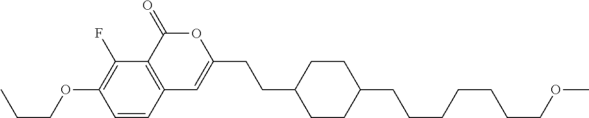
C1=CC2=C(C(F)=C1OCCC)C(=O)OC(CCC1CCC(CCCCCCCOC)CC1)=C2
